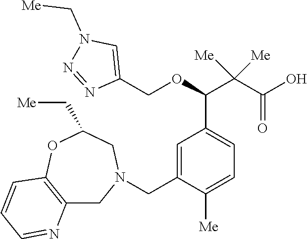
C12=C(OC(C[Me])CN(CC3=CC(C(C(C(O)=O)([Me])[Me])OCC4=CN(C[Me])N=N4)=CC=C3[Me])C1)C=CC=N2
